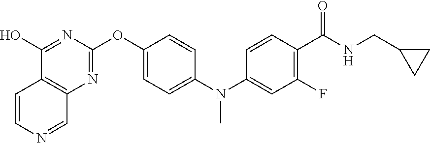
C12=C(N=C(OC3=CC=C(N(C4=CC(F)=C(C(NCC5CC5)=O)C=C4)C)C=C3)N=C1O)C=NC=C2
